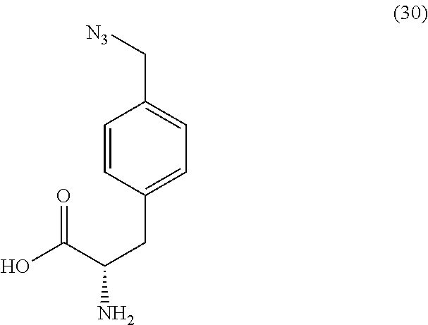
C1=CC(CC(C(O)=O)N)=CC=C1C[N3]
